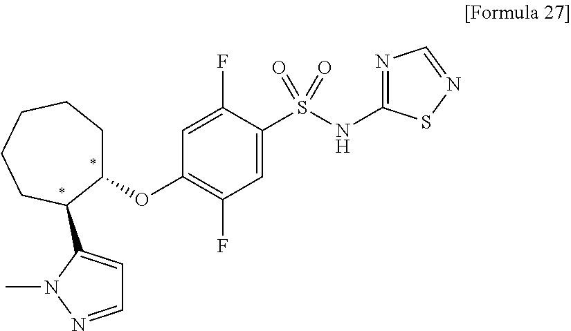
C1(OC2=C(F)C=C(S(=O)(NC3=NC=NS3)=O)C(F)=C2)CCCCCC1C1=CC=NN1C
